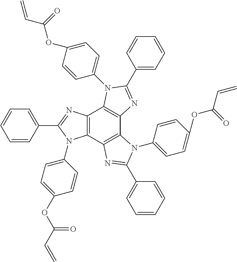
C12=C(C3=C(C4=C1N(C1=CC=C(OC(=O)C=C)C=C1)C(C1=CC=CC=C1)=N4)N(C1=CC=C(OC(=O)C=C)C=C1)C(C1=CC=CC=C1)=N3)N(C1=CC=C(OC(C=C)=O)C=C1)C(C1=CC=CC=C1)=N2
